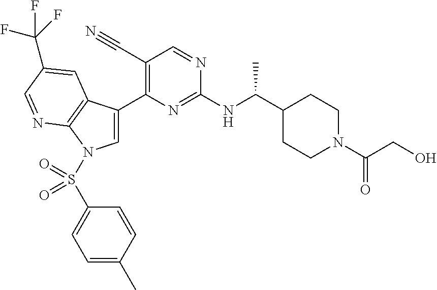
C1(C#N)=C(C2=CN(S(C3=CC=C(C)C=C3)(=O)=O)C3=C2C=C(C(F)(F)F)C=N3)N=C(NC(C2CCN(C(CO)=O)CC2)C)N=C1
